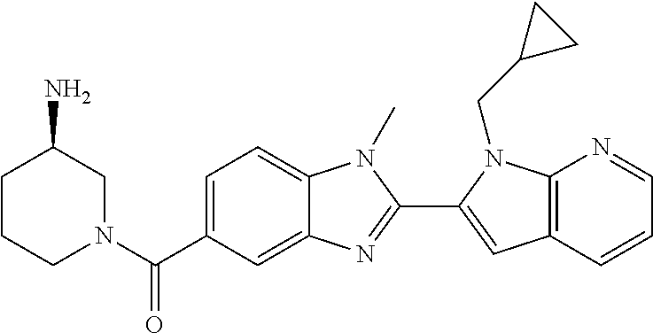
C1=C(C(N2CC(N)CCC2)=O)C=C2C(=C1)N(C)C(C1=CC3=C(N1CC1CC1)N=CC=C3)=N2
